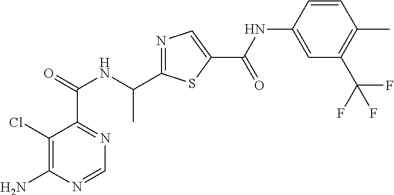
N1=C(C(NC(C2=NC=NC(N)=C2Cl)=O)C)SC(C(=O)NC2=CC(C(F)(F)F)=C(C)C=C2)=C1
